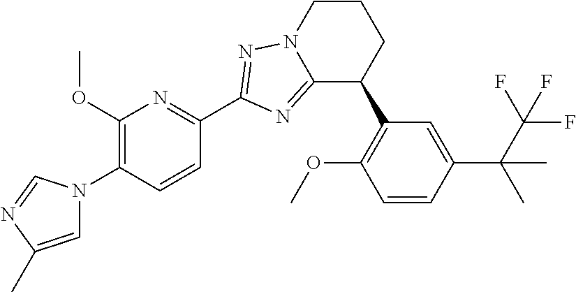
C12=NC(C3=NC(OC)=C(N4C=C(C)N=C4)C=C3)=NN1CCCC2C1=C(OC)C=CC(C(C(F)(F)F)(C)C)=C1
